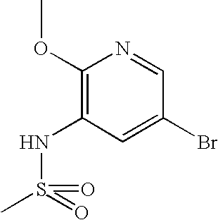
C1(OC)=C(NS(=O)(=O)C)C=C(Br)C=N1
